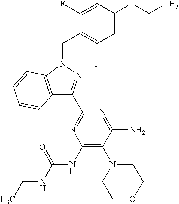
C1=C(OCC)C=C(F)C(CN2C3=C(C(C4=NC(NC(NCC)=O)=C(N5CCOCC5)C(N)=N4)=N2)C=CC=C3)=C1F
